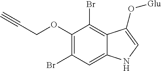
O(C1=C(Br)C=C2C(=C1Br)C(O[Glu])=CN2)CC#C
